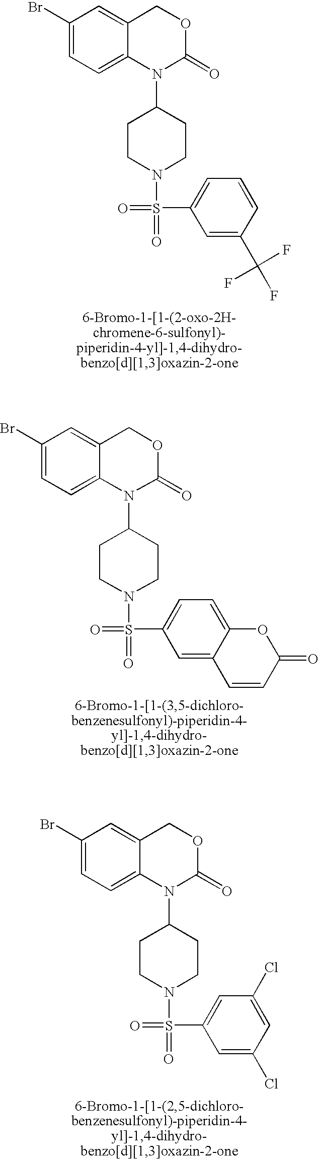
C1(Br)=CC=C2C(=C1)COC(=O)N2C1CCN(S(=O)(=O)C2=CC=CC(C(F)(F)F)=C2)CC1.C1(Br)=CC=C2C(=C1)COC(=O)N2C1CCN(S(=O)(=O)C2=CC=C3C(=C2)C=CC(=O)O3)CC1.C1(Br)=CC=C2C(=C1)COC(=O)N2C1CCN(S(=O)(=O)C2=CC(Cl)=CC(Cl)=C2)CC1
